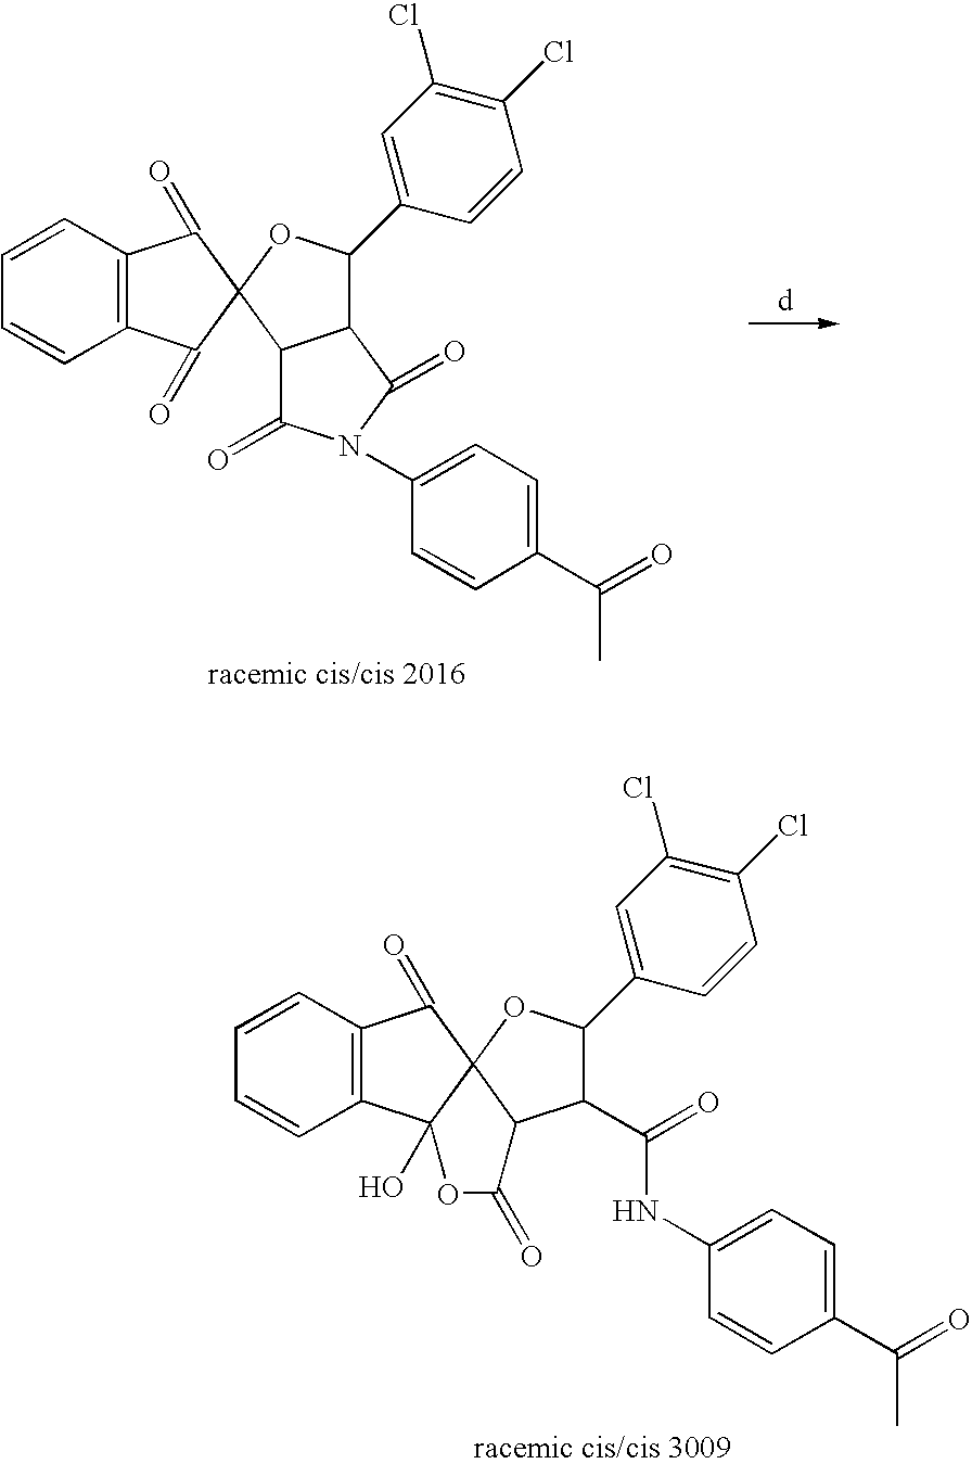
C1=CC2=C(C=C1)C(=O)C1(C2=O)OC(C2=CC(Cl)=C(Cl)C=C2)C2C1C(=O)N(C1=CC=C(C(=O)C)C=C1)C2=O.C1=CC2=C(C=C1)C1(O)C3(C2=O)OC(C2=CC(Cl)=C(Cl)C=C2)C(C(NC2=CC=C(C(=O)C)C=C2)=O)C3C(=O)O1
